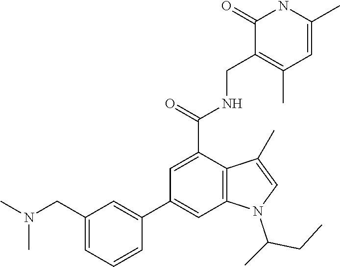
C1(=O)NC(C)=CC(C)=C1CNC(C1=CC(C2=CC(CN(C)C)=CC=C2)=CC2=C1C(C)=CN2C(CC)C)=O
